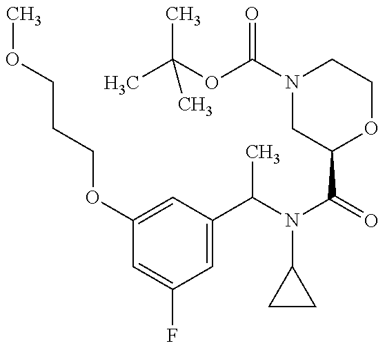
C1(OCCCOC)=CC(C(N(C(=O)C2OCCN(C(OC(C)(C)C)=O)C2)C2CC2)C)=CC(F)=C1
